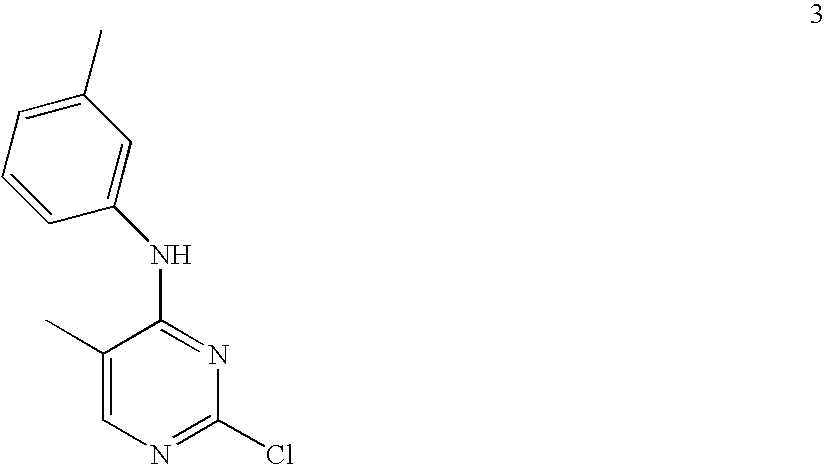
C1(Cl)=NC=C(C)C(NC2=CC(C)=CC=C2)=N1
